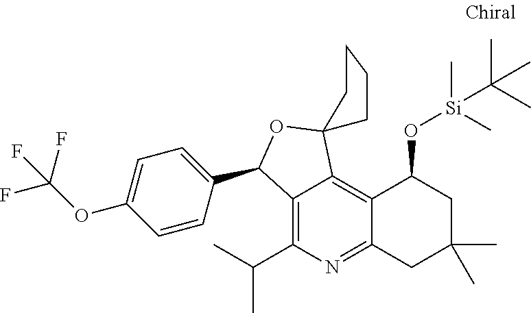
C1=CC(C2C3=C(C(C)C)N=C4C(=C3C3(O2)CCCC3)C(O[Si](C(C)(C)C)(C)C)CC(C)(C)C4)=CC=C1OC(F)(F)F
